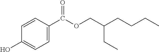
C1=CC(C(OCC(CCCC)CC)=O)=CC=C1O
